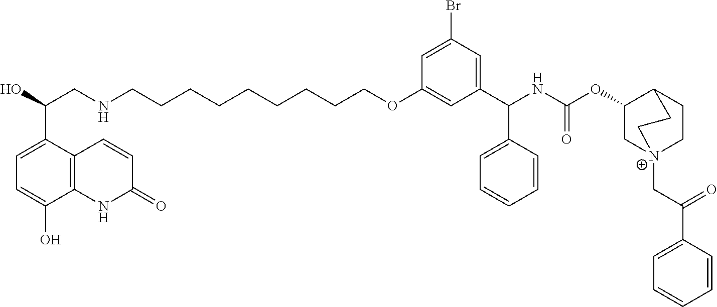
OC(CNCCCCCCCCCOC1=CC(C(NC(OC2C[N+]3(CC(=O)C4=CC=CC=C4)CCC2CC3)=O)C2=CC=CC=C2)=CC(Br)=C1)C1=CC=C(O)C2=C1C=CC(=O)N2
